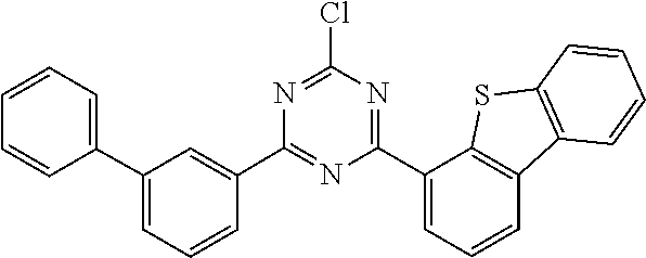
C1(C2=NC(Cl)=NC(C3=CC(C4=CC=CC=C4)=CC=C3)=N2)=CC=CC2=C1SC1=C2C=CC=C1
